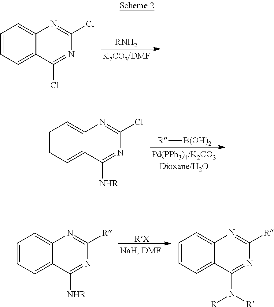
[RNH2].C1=CC=C2C(=C1)N=C(Cl)N=C2Cl.[R][B(OH)2].C1=CC=C2C(=C1)N=C(Cl)N=C2[NHR].C1=CC=C2C(=C1)N=C([R])N=C2[NHR].[RX].C1=CC=C2C(=C1)N=C([R])N=C2N([R])[R]
